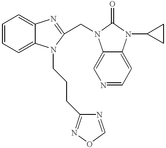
C1=CC=C2C(=C1)N=C(CN1C3=CN=CC=C3N(C3CC3)C1=O)N2CCCC1=NOC=N1
